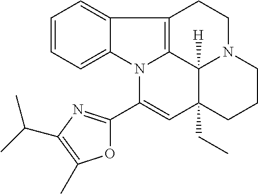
C1=CC=C2C(=C1)C1=C3N2C(C2=NC(C(C)C)=C(C)O2)=CC2(CC)C3([H])N(CC1)CCC2
